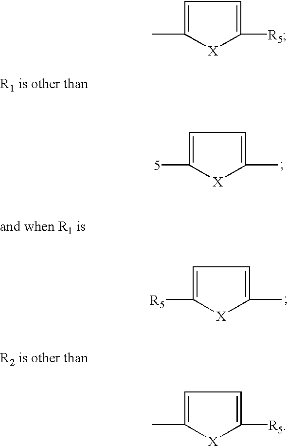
C1=C([5])[X]C(C)=C1.C1=C([R5])[X]C(C)=C1.C1=C(C)[X]C([R5])=C1.C1=C(C)[X]C([R5])=C1
